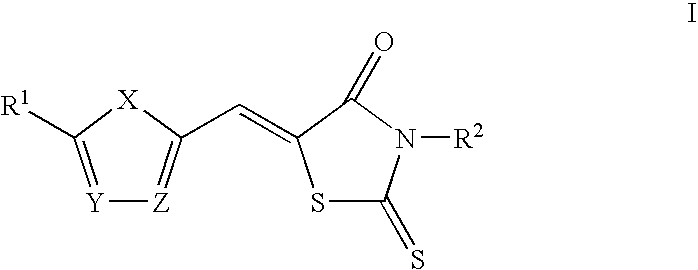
[Y]1=C([R1])[X]C(C=C2SC(=S)N([R2])C2=O)=[Z]1
